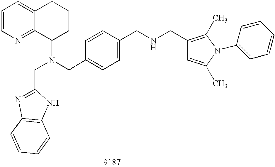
C1=CN=C2C(=C1)CCCC2N(CC1=CC=C(CNCC2=C(C)N(C3=CC=CC=C3)C(C)=C2)C=C1)CC1=NC2=C(N1)C=CC=C2
